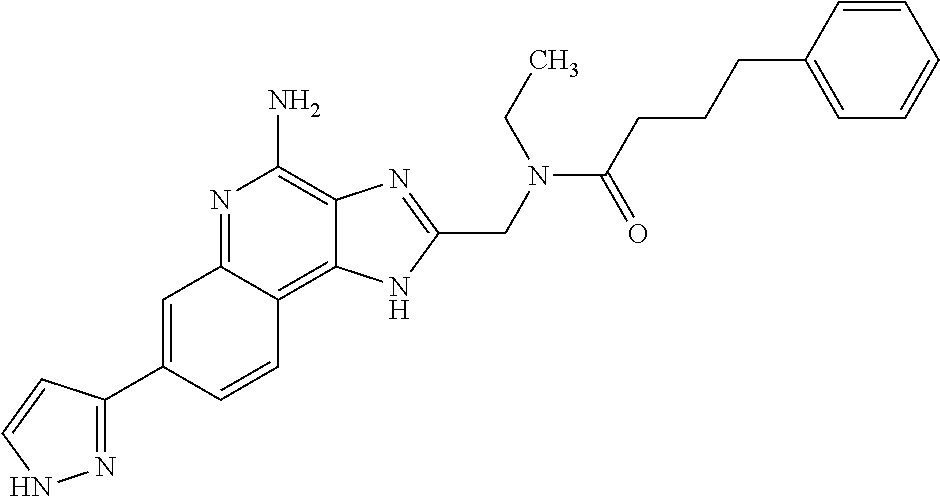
C1=C(C2=NNC=C2)C=CC2=C3C(=C(N)N=C12)N=C(CN(C(CCCC1=CC=CC=C1)=O)CC)N3
